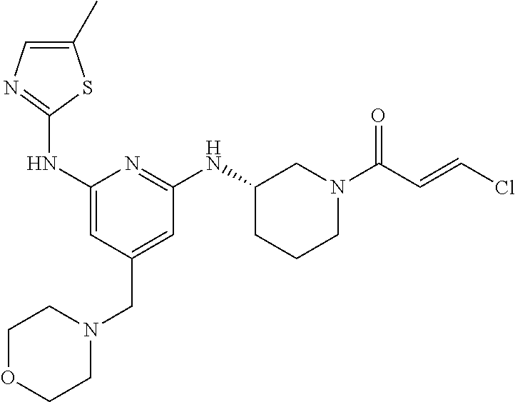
C1(C)=CN=C(NC2=CC(CN3CCOCC3)=CC(NC3CCCN(C(C=CCl)=O)C3)=N2)S1
